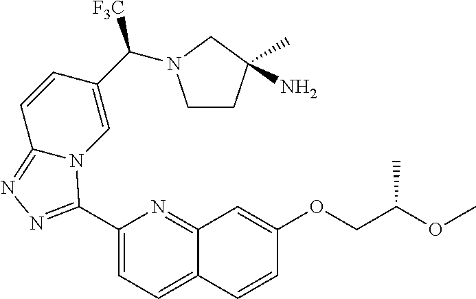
C1(C2=NN=C3C=CC(C([F3C])N4CCC(N)(C)C4)=CN32)=CC=C2C(=N1)C=C(OCC(OC)C)C=C2
